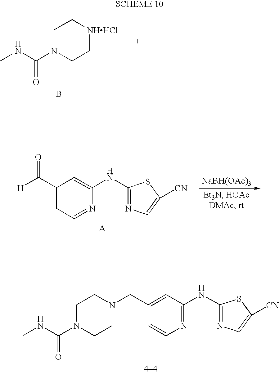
C1N(C(NC)=O)CC[NHHCl]C1.B.[H]C(C1=CC=NC(NC2=NC=C([CN])S2)=C1)=O.[NaBH(OAc)3].N1(CC2=CC(NC3=NC=C([CN])S3)=NC=C2)CCN(C(NC)=O)CC1
